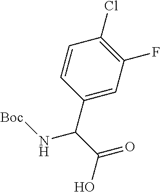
C1=CC(C(C(=O)O)N[Boc])=CC(F)=C1Cl
